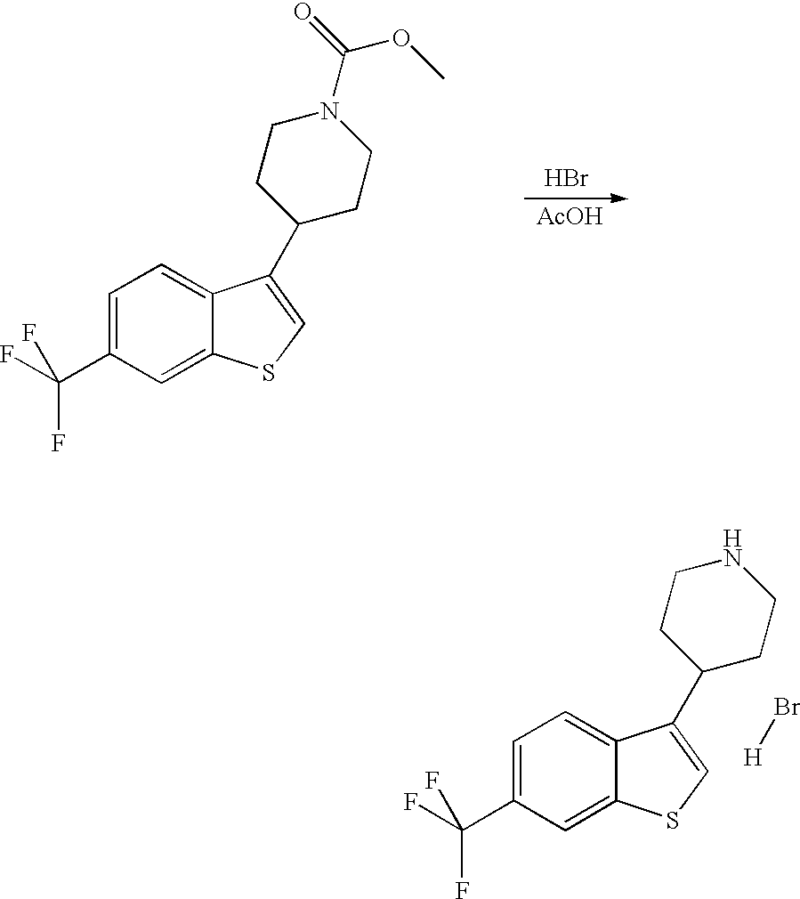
C1=C(C(F)(F)F)C=C2C(=C1)C(C1CCN(C(OC)=O)CC1)=CS2.[AcOH].Br.C1=C(C(F)(F)F)C=C2C(=C1)C(C1CCNCC1)=CS2.Br[H]
